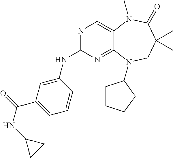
N1=C(NC2=CC(C(=O)NC3CC3)=CC=C2)N=C2C(=C1)N(C)C(=O)C(C)(C)CN2C1CCCC1
